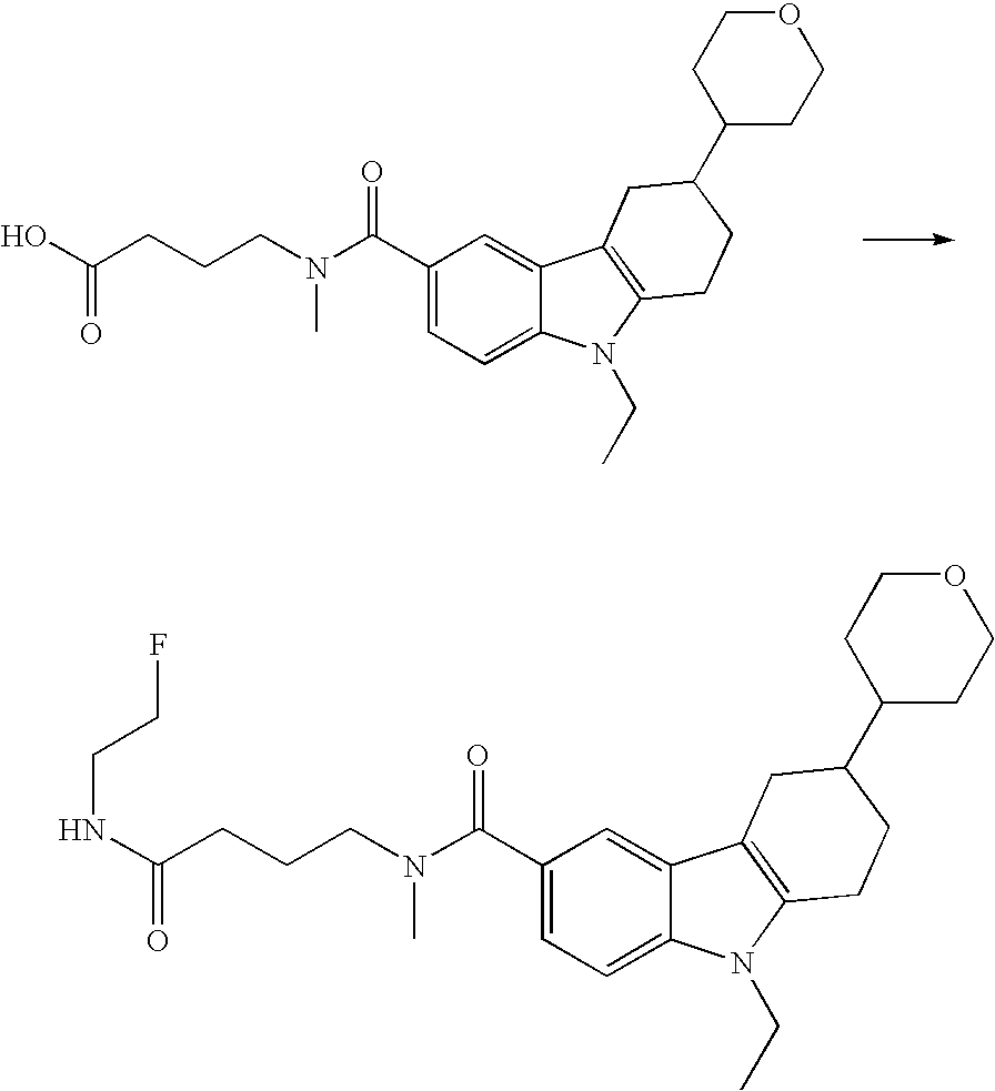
C1(C(N(CCCC(NCCF)=O)C)=O)=CC=C2C(=C1)C1=C(N2CC)CCC(C2CCOCC2)C1.C1(C(N(CCCC(O)=O)C)=O)=CC=C2C(=C1)C1=C(N2CC)CCC(C2CCOCC2)C1
